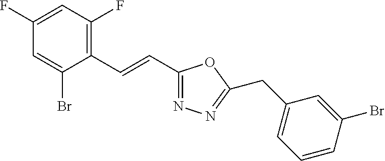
C1(F)=CC(F)=C(C=CC2=NN=C(CC3=CC=CC(Br)=C3)O2)C(Br)=C1
